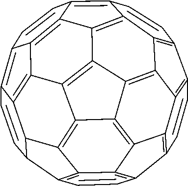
C1=CC2=C3C4=C1C1=C5C4=C4C6=C3C3=C2C=CC2=C3C3=C6C6=C4C4=C5C(=C5C=CC7=C8C(=C6C7=C45)C3C2C=C8)C=C1
